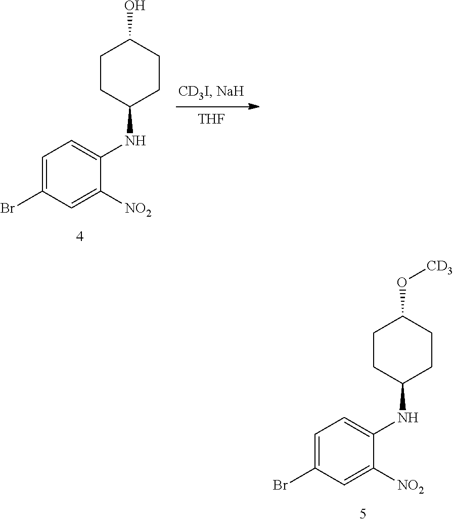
C1CC(NC2=CC=C(Br)C=C2[NO2])CCC1O[CD3].C1CC(NC2=CC=C(Br)C=C2[NO2])CCC1O.[THF]
